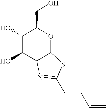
C1(O)C(O)C2C(OC1CO)SC(CCC=C)=N2
